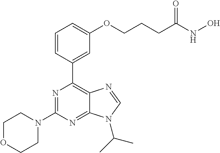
C1=CC(C2=C3C(=NC(N4CCOCC4)=N2)N(C(C)C)C=N3)=CC(OCCCC(NO)=O)=C1
